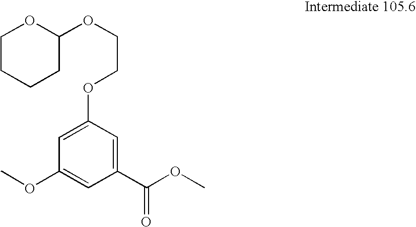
C1CCCC(OCCOC2=CC(OC)=CC(C(OC)=O)=C2)O1
